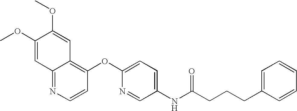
COC1=CC2=NC=CC(OC3=CC=C(NC(CCCC4=CC=CC=C4)=O)C=N3)=C2C=C1OC
